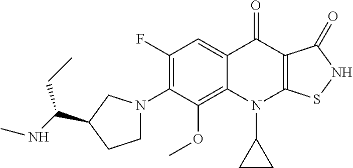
C12=C(OC)C(N3CCC(C(NC)CC)C3)=C(F)C=C1C(=O)C1=C(N2C2CC2)SNC1=O
